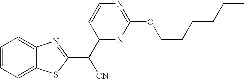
C1=CC=C2C(=C1)N=C(C(C1=NC(OCCCCCC)=NC=C1)[CN])S2
